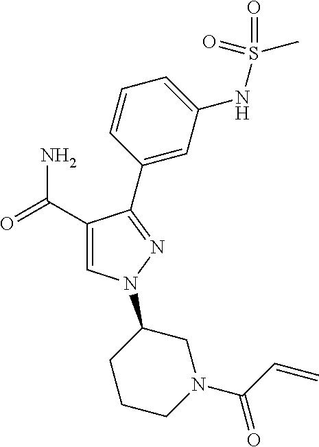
C1(C(=O)N)=CN(C2CCCN(C(C=C)=O)C2)N=C1C1=CC(NS(C)(=O)=O)=CC=C1
